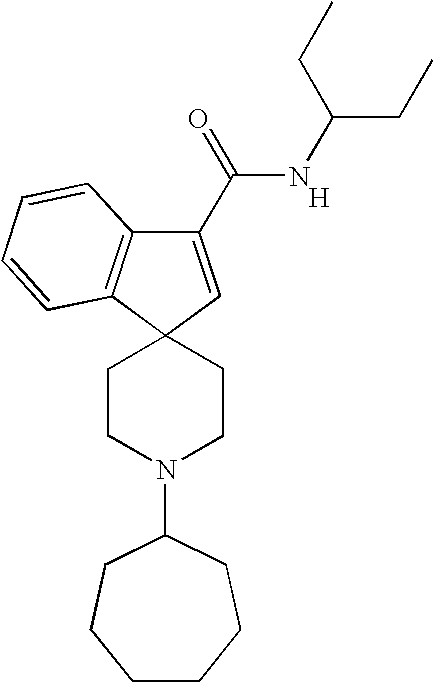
[H].C1(C(=O)NC(CC)CC)=CC2(C3=C1C=CC=C3)CCN(C1CCCCCC1)CC2
